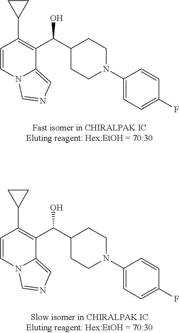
C1=CN2C(=CN=C2)C(C(C2CCN(C3=CC=C(F)C=C3)CC2)O)=C1C1CC1.C1=CN2C(=CN=C2)C(C(C2CCN(C3=CC=C(F)C=C3)CC2)O)=C1C1CC1
